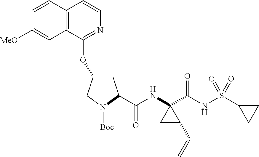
C1=CC2=C(C=C1[MeO])C(OC1CC(C(NC3(C(NS(C4CC4)(=O)=O)=O)CC3C=C)=O)N([Boc])C1)=NC=C2
